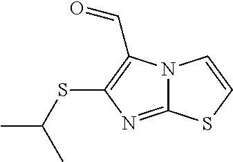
C12=NC(SC(C)C)=C(C=O)N1C=CS2
